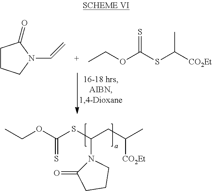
CCOC(SC(CC(C)[CO2Et])N1C(=O)CCC1)=S.C1CCN(C=C)C1=O.CCOC(SC([CO2Et])C)=S
